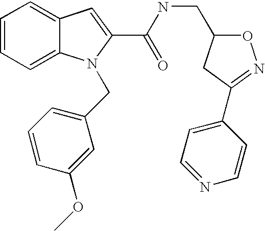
C1=C2C(=CC=C1)N(CC1=CC=CC(OC)=C1)C(C(=O)NCC1ON=C(C3=CC=NC=C3)C1)=C2
